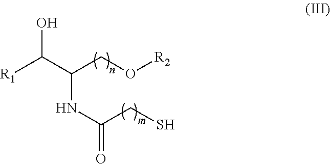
[R1]C(C(CO[R2])NC(CS)=O)O
